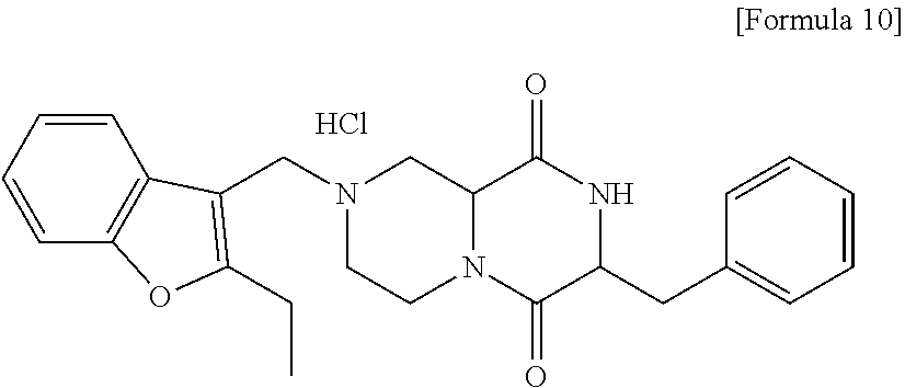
O=C1NC(CC2=CC=CC=C2)C(=O)N2CCN(CC3=C(CC)OC4=C3C=CC=C4)CC12.Cl
